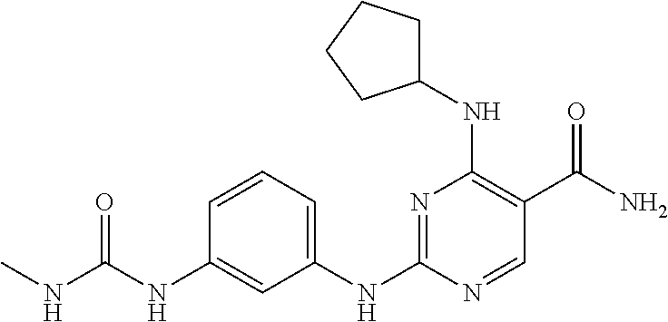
C1=CC=C(NC2=NC(NC3CCCC3)=C(C(N)=O)C=N2)C=C1NC(NC)=O
